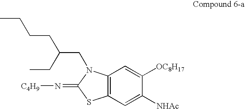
C12=C(C=C([NHAc])C([OC8H17])=C1)SC(=N[C4H9])N2CC(CC)CCCC
